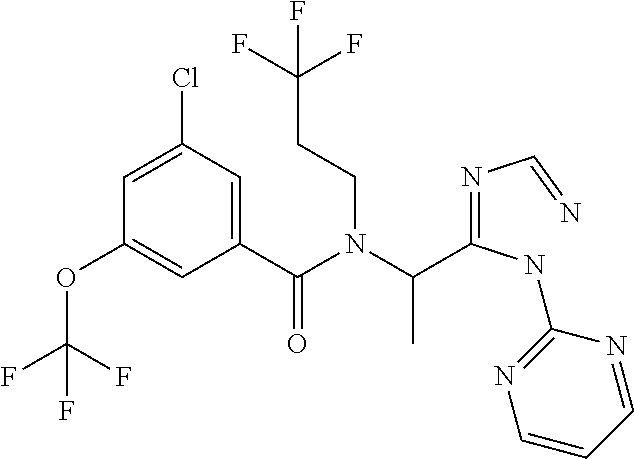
C1(C(N(C(C(=NC=N)NC2=NC=CC=N2)C)CCC(F)(F)F)=O)=CC(Cl)=CC(OC(F)(F)F)=C1
